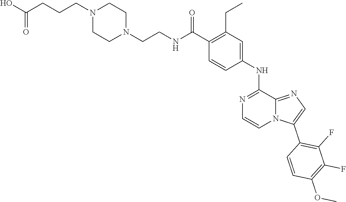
O(C)C1=C(F)C(F)=C(C2=CN=C3N2C=CN=C3NC2=CC(CC)=C(C(=O)NCCN3CCN(CCCC(O)=O)CC3)C=C2)C=C1
